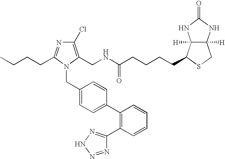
CCCCC1=NC(Cl)=C(CNC(CCCCC2C3([H])C([H])(NC(=O)N3)CS2)=O)N1CC1=CC=C(C2=C(C3=NNN=N3)C=CC=C2)C=C1
